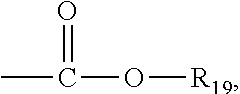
CC(=O)O[R19]
